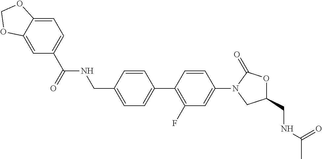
C1(CNC(=O)C2=CC=C3C(=C2)OCO3)=CC=C(C2=C(F)C=C(N3CC(CNC(C)=O)OC3=O)C=C2)C=C1
